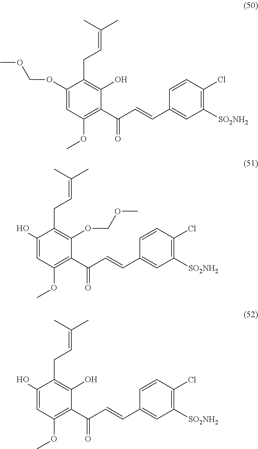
C1(OCOC)=CC(OC)=C(C(=O)C=CC2=CC([SO2NH2])=C(Cl)C=C2)C(O)=C1CC=C(C)C.C1(O)=CC(OC)=C(C(=O)C=CC2=CC([SO2NH2])=C(Cl)C=C2)C(OCOC)=C1CC=C(C)C.C1(O)=CC(OC)=C(C(=O)C=CC2=CC([SO2NH2])=C(Cl)C=C2)C(O)=C1CC=C(C)C
